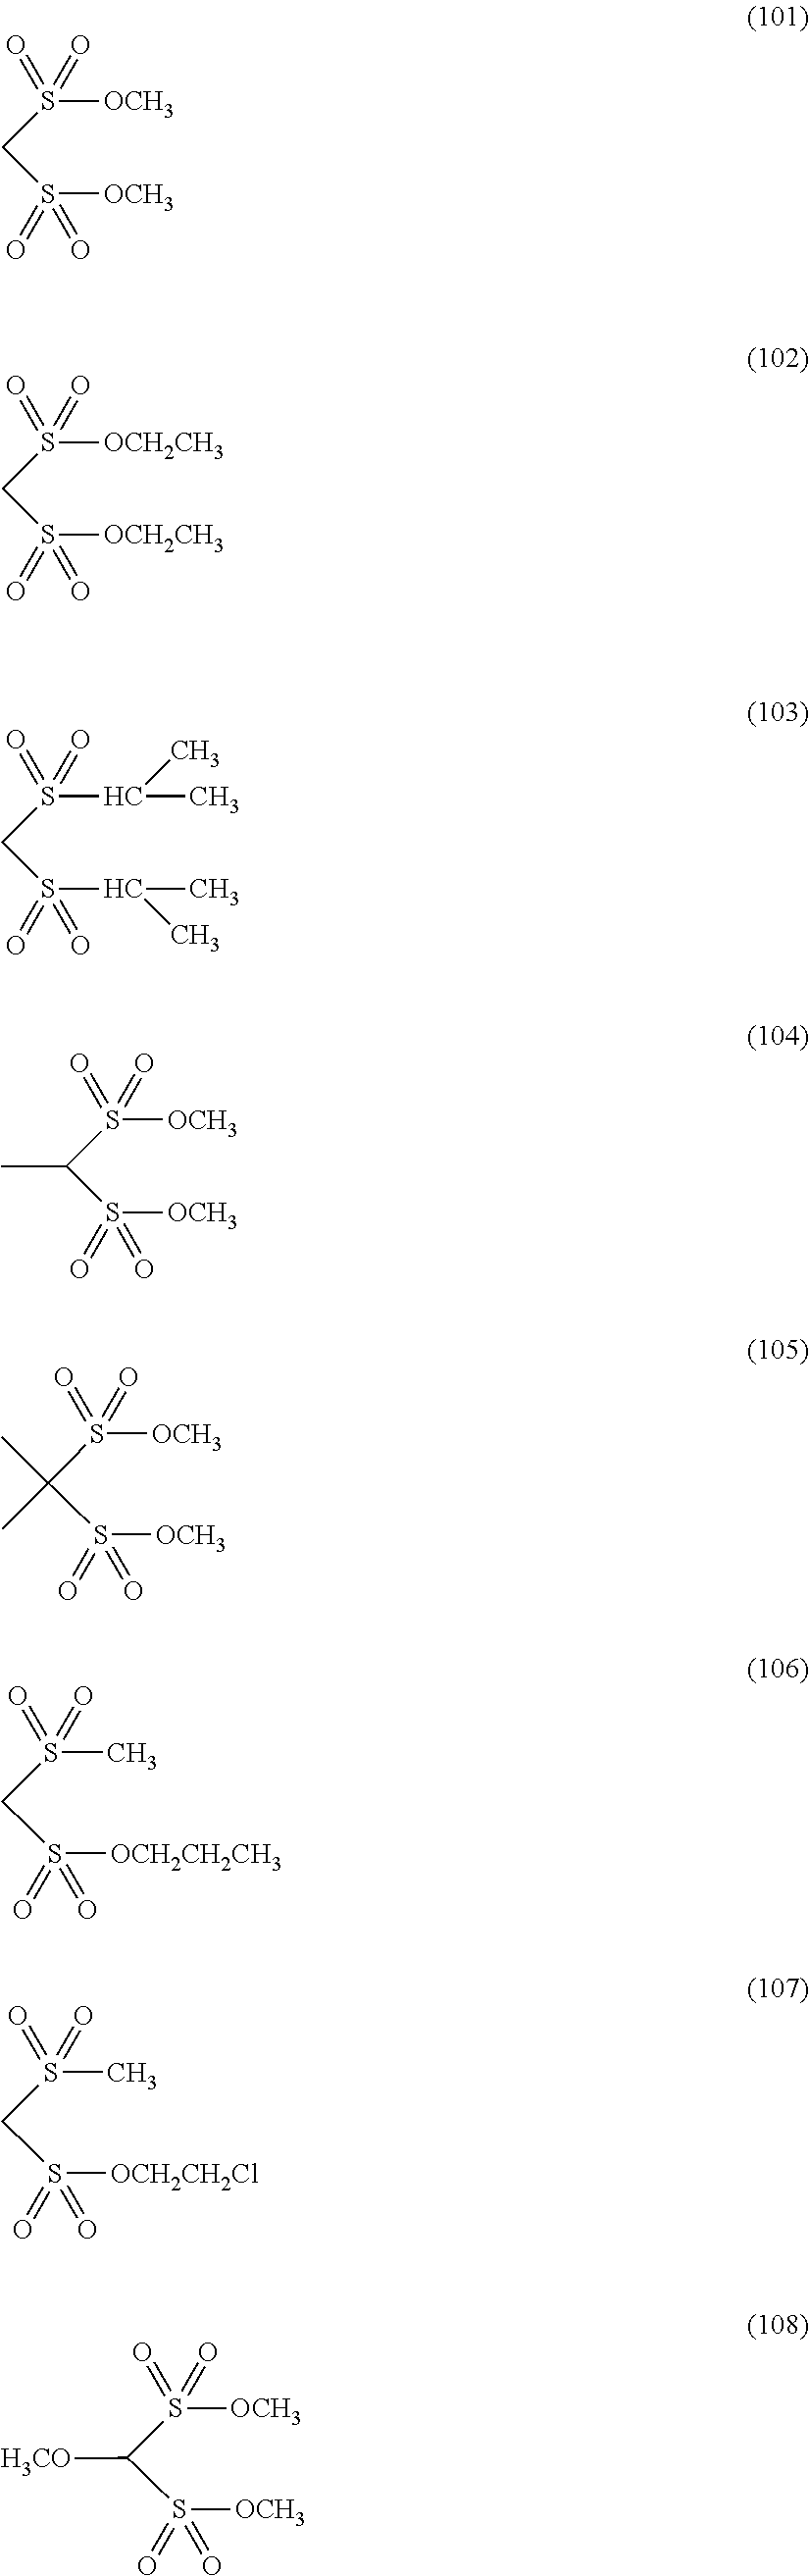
S([OCH3])(C(S(=O)([OCH3])=O)(C)C)(=O)=O.S([OCH3])(=O)(=O)CS(=O)([OCH3])=O.S([OCH2CH3])(=O)(=O)CS(=O)([OCH2CH3])=O.S(C(C)C)(=O)(=O)CS(=O)(C(C)C)=O.S([OCH3])(=O)(=O)C(S(=O)([OCH3])=O)C.S(C)(CS(=O)([OCH2CH2CH3])=O)(=O)=O.S(C)(CS(=O)([OCH2CH2Cl])=O)(=O)=O.S([OCH3])(C(S(=O)([OCH3])=O)[H3CO])(=O)=O
